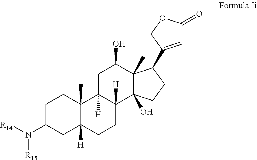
C1C(N([R14])[R15])CC2([H])C(C)(C1)C1([H])C([H])(CC2)C2(O)C(C)(C(O)C1)C(C1=CC(=O)OC1)CC2
